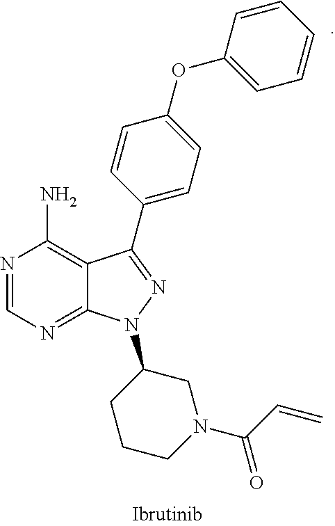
C12=NC=NC(N)=C1C(C1=CC=C(OC3=CC=CC=C3)C=C1)=NN2C1CCCN(C(C=C)=O)C1
